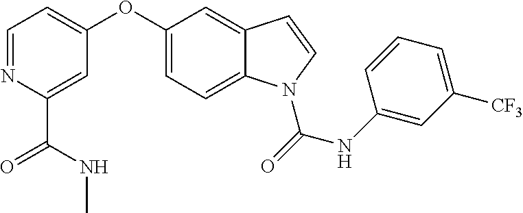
O(C1=CC=C2C(=C1)C=CN2C(=O)NC1=CC([CF3])=CC=C1)C1=CC=NC(C(NC)=O)=C1
